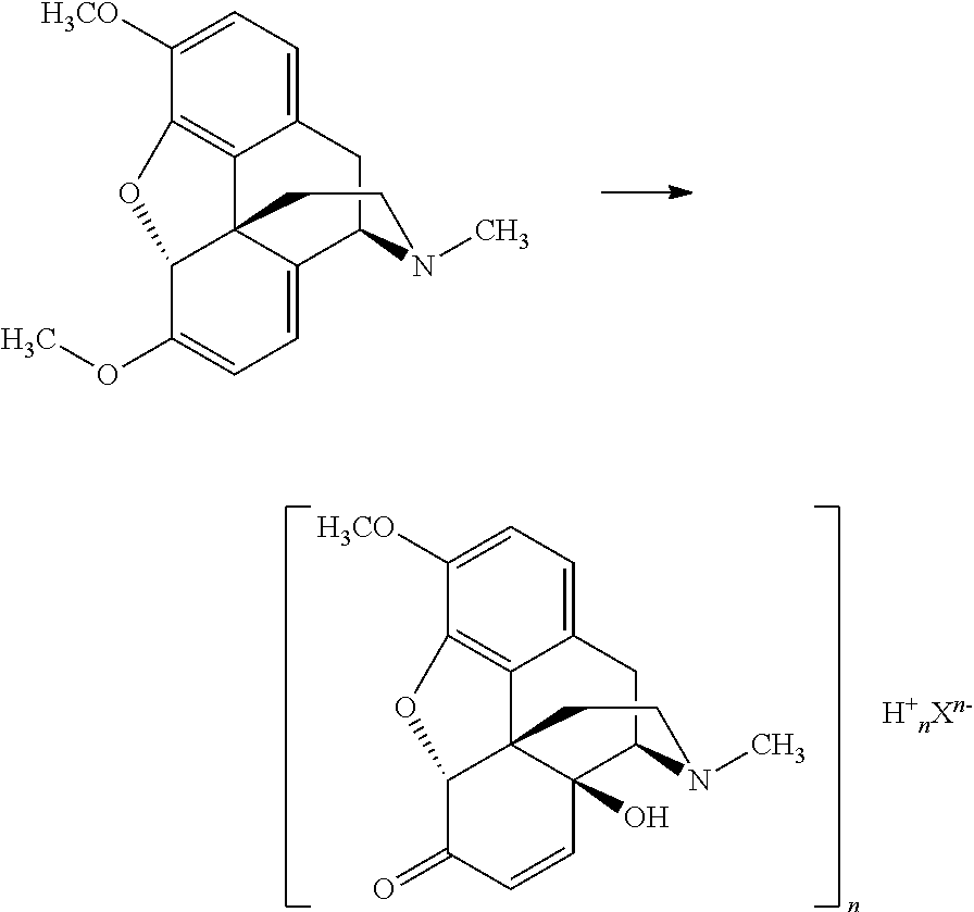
C12=CC=C([H3CO])C3=C1C14C(O)(C(C2)N(C)CC1)C=CC(=O)C4O3.C12=CC=C([H3CO])C3=C1C14C(=CC=C(OC)C1O3)C(C2)N(C)CC4
